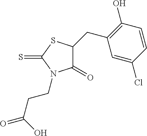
C1(CC2=C(O)C=CC(Cl)=C2)C(=O)N(CCC(=O)O)C(=S)S1
